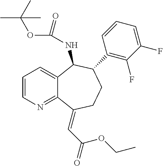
C1=CN=C2C(=C1)C(NC(OC(C)(C)C)=O)C(C1=C(F)C(F)=CC=C1)CCC2=CC(OCC)=O
